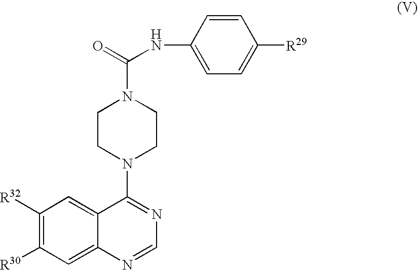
C1([R32])=C([R30])C=C2C(=C1)C(N1CCN(C(=O)NC3=CC=C([R29])C=C3)CC1)=NC=N2
